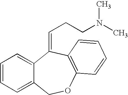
C1=CC=C2C(=C1)C(=CCCN(C)C)C1=C(OC2)C=CC=C1
